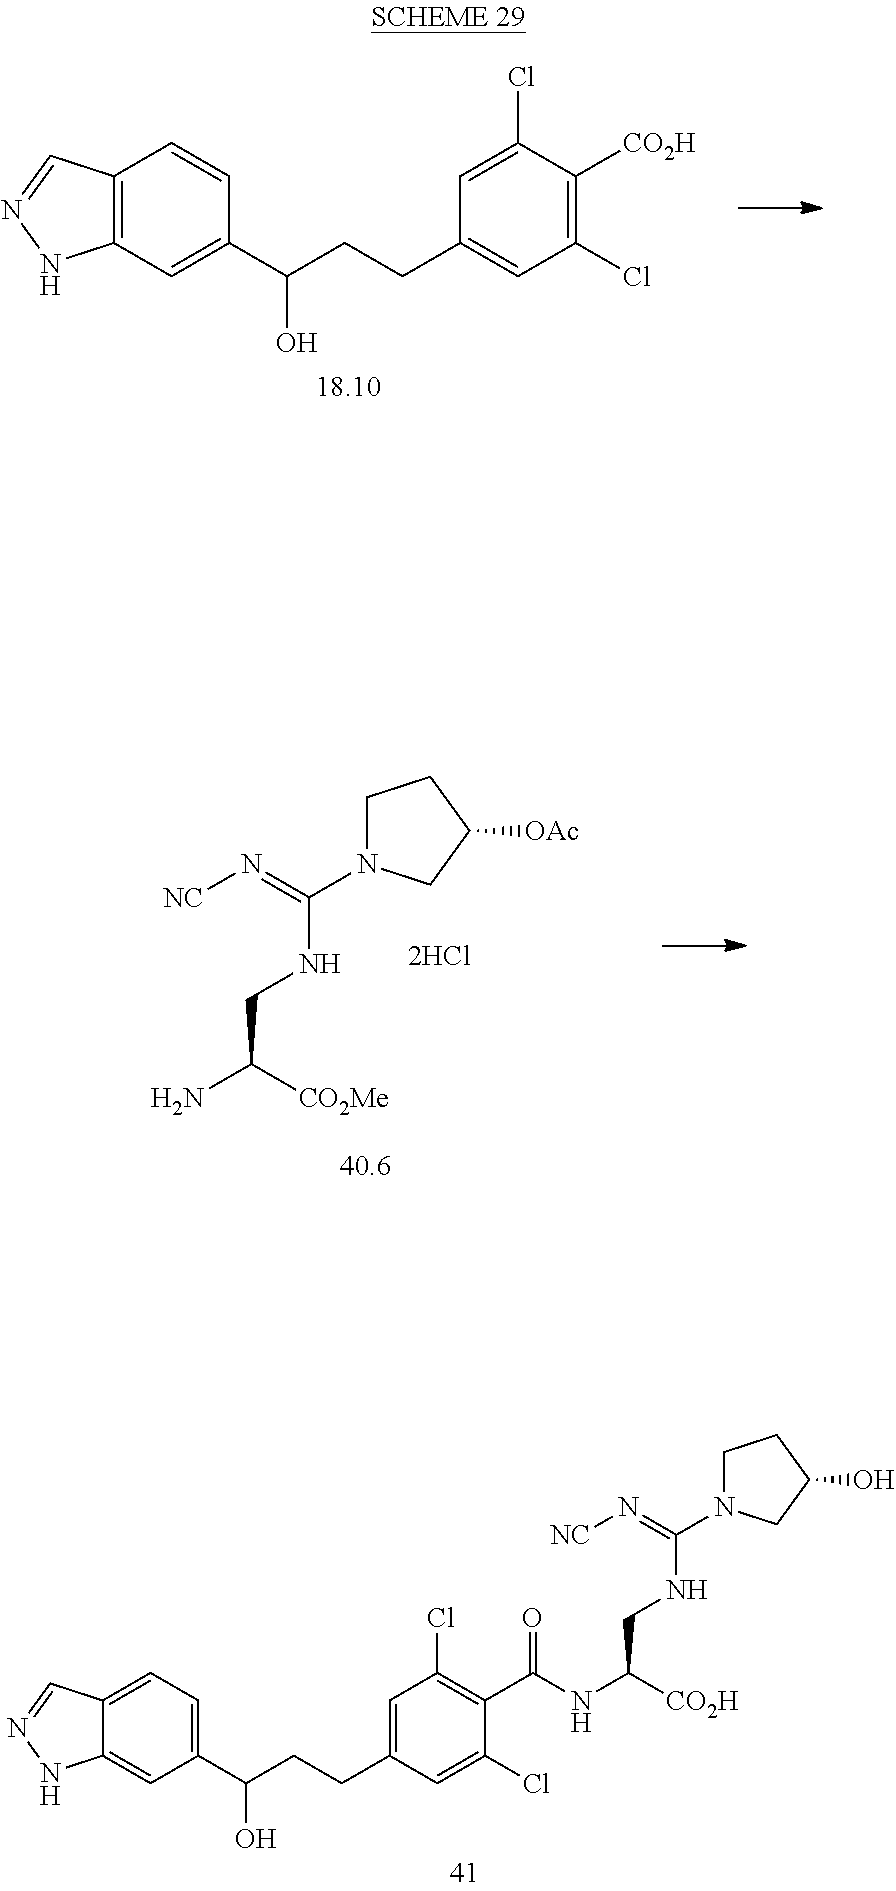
C(CC1=CC(Cl)=C(C(NC([CO2H])CNC(N2CCC(O)C2)=N[NC])=O)C(Cl)=C1)C(C1=CC=C2C(=C1)NN=C2)O.C(CC1=CC(Cl)=C([CO2H])C(Cl)=C1)C(C1=CC2=C(C=C1)C=NN2)O.NC([CO2Me])CNC(N1CCC([OAc])C1)=N[NC]
